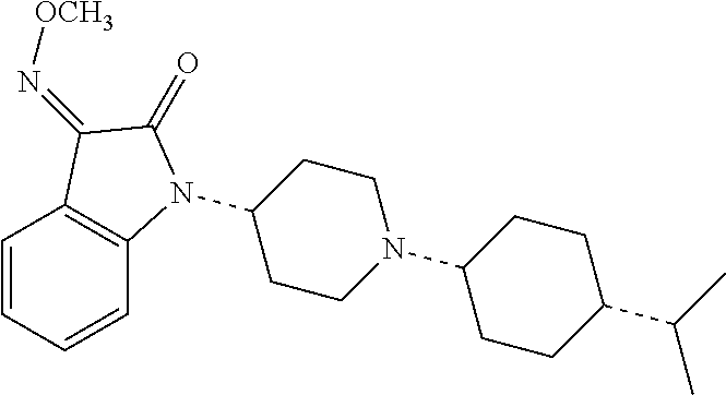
C1(N2C3=C(C=CC=C3)C(=N[OCH3])C2=O)CCN(C2CCC(C(C)C)CC2)CC1
